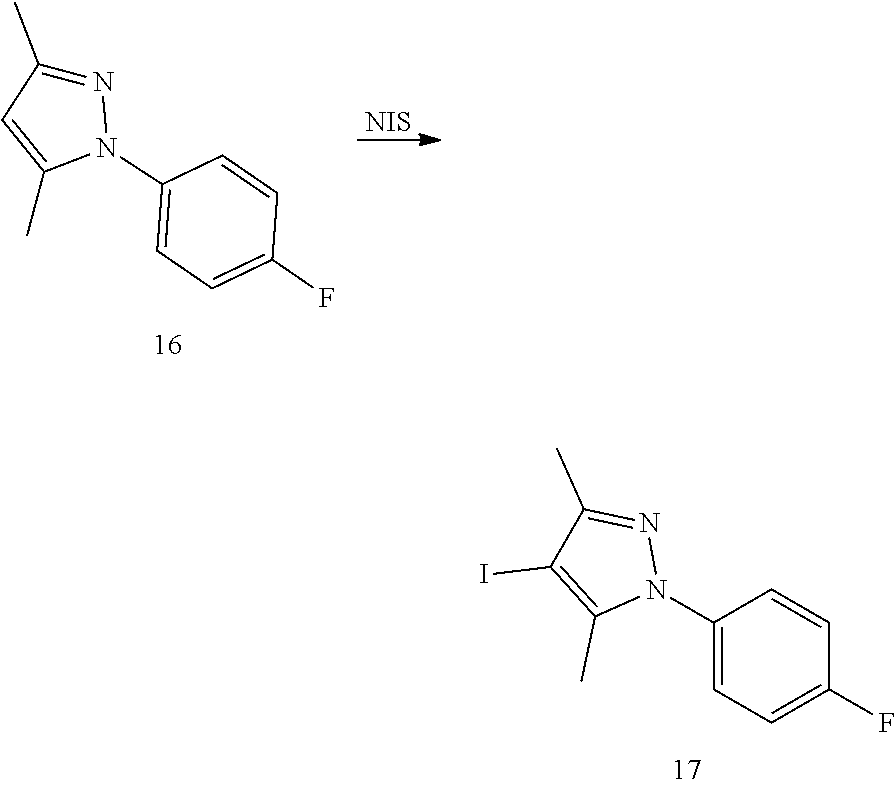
CC1=CC(C)=NN1C1=CC=C(F)C=C1.[NIS].C1(N2N=C(C)C(I)=C2C)=CC=C(F)C=C1
